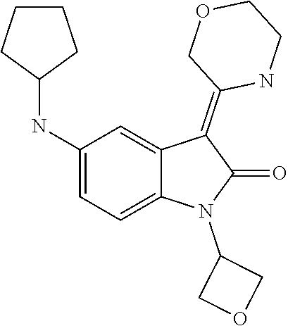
N1(C2COC2)C(=O)C(=C2COCCN2)C2=CC(NC3CCCC3)=CC=C12
